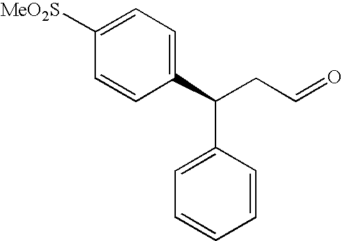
C1([MeO2S])=CC=C(C(CC=O)C2=CC=CC=C2)C=C1
